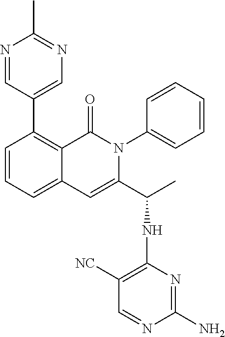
C1(C2=CN=C(C)N=C2)=C2C(=CC=C1)C=C(C(C)NC1=C([NC])C=NC(N)=N1)N(C1=CC=CC=C1)C2=O
